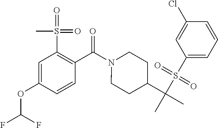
C1=C(OC(F)F)C=CC(C(N2CCC(C(C)(S(C3=CC=CC(Cl)=C3)(=O)=O)C)CC2)=O)=C1S(=O)(=O)C
